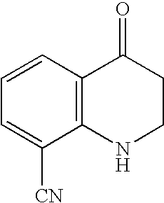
C1=CC=C([CN])C2=C1C(=O)CCN2
